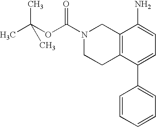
N1(C(OC(C)(C)C)=O)CCC2=C(C1)C(N)=CC=C2C1=CC=CC=C1
